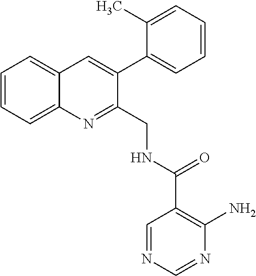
C1=CC=C2C(=C1)C=C(C1=CC=CC=C1C)C(CNC(C1=C(N)N=CN=C1)=O)=N2
